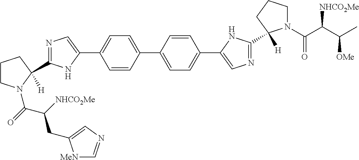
N1=C(C2([H])N(C(C(CC3=CN=C[MeN]3)[NHCO2Me])=O)CCC2)NC(C2=CC=C(C3=CC=C(C4=CN=C(C5([H])N(C(C([NHCO2Me])C(C)[OMe])=O)CCC5)N4)C=C3)C=C2)=C1
